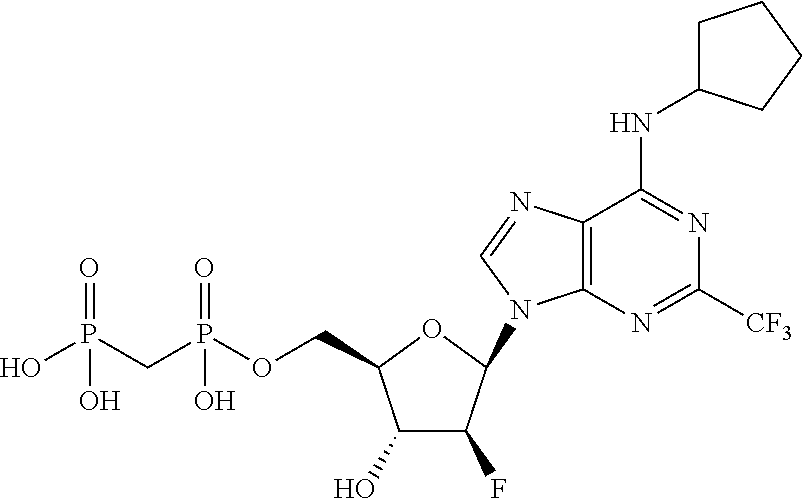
C1(O)C(F)C(N2C3=C(N=C2)C(NC2CCCC2)=NC([CF3])=N3)OC1COP(CP(O)(=O)O)(=O)O
